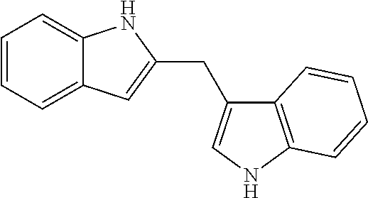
C12=C(NC=C1CC1=CC3=CC=CC=C3N1)C=CC=C2
